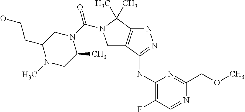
C1(NC2=NNC3=C2CN(C(N2CC(CCO)N(C)CC2C)=O)C3(C)C)=C(F)C=NC(COC)=N1
